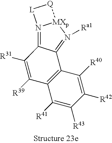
C12=C(C([R39])=C([R31])C3=N4[MXp](N([Ra1])=C13)[Q][L]4)C([R41])=C([R43])C([R42])=C2[R40]
